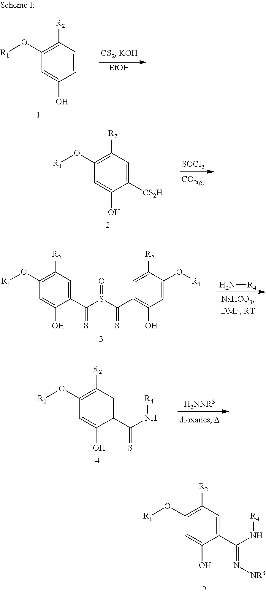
C1(O[R1])=C([R2])C=C(C(N[R4])=N[NR3])C(O)=C1.C1(O[R1])=C([R2])C=CC(O)=C1.[EtOH].C1(O[R1])=C([R2])C=C([CS2H])C(O)=C1.[SOCl2].N[R4].C1(O[R1])=C([R2])C=C(C(S(C(C2=C(O)C=C(O[R1])C([R2])=C2)=S)=O)=S)C(O)=C1.C1(O[R1])=C([R2])C=C(C(N[R4])=S)C(O)=C1
